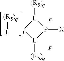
P1([X])[L]([(R5)q])[t][L]1[(R5)q].[L][(R5)q]
